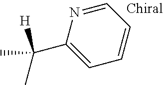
C1=C(C([H])(C)C)N=CC=C1
